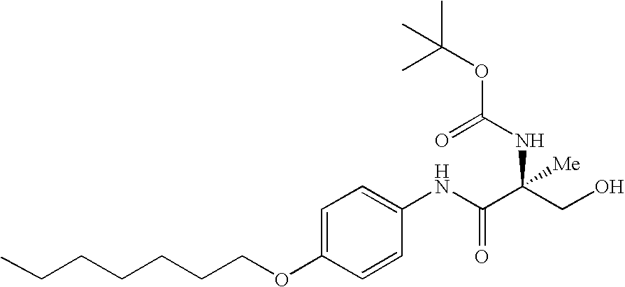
C1=C(OCCCCCCC)C=CC(NC(C(CO)(NC(=O)OC(C)(C)C)[Me])=O)=C1
